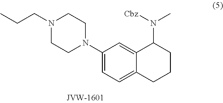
C1(N2CCN(CCC)CC2)=CC=C2C(=C1)C(N(C)[Cbz])CCC2
